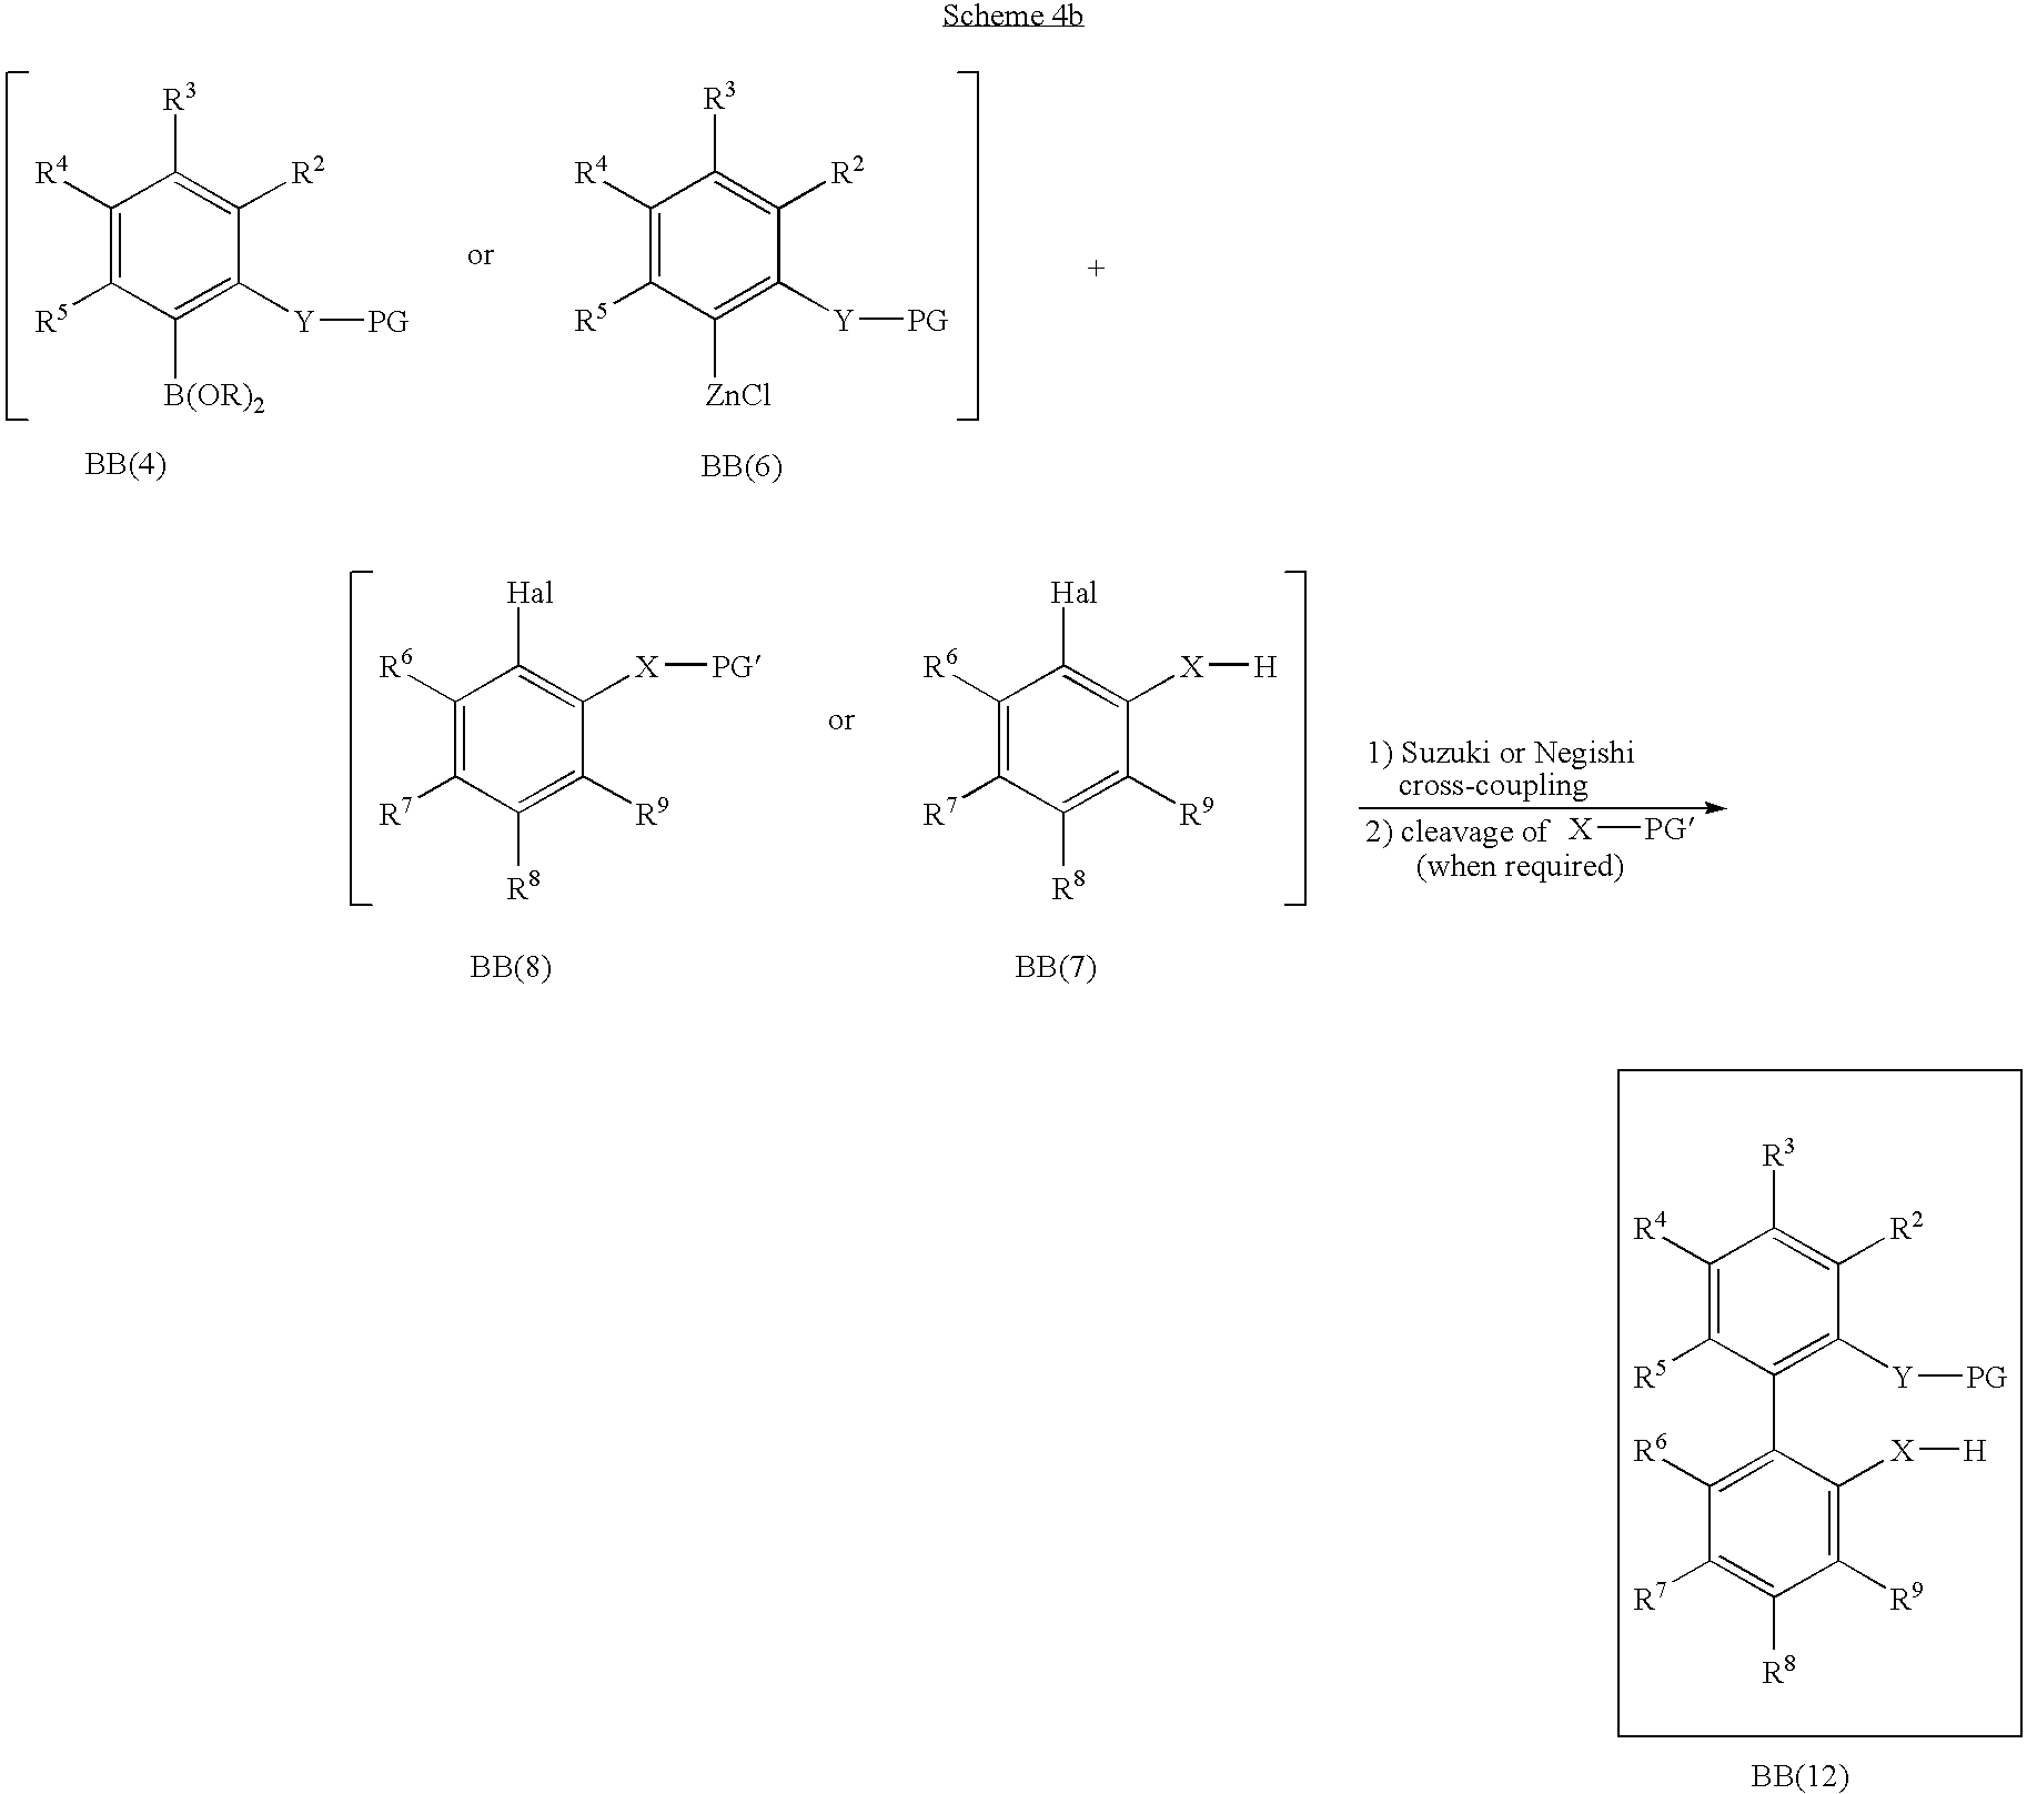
C1([R4])=C([R5])C([B(OR)2])=C([Y][PG])C([R2])=C1[R3].C1([R4])=C([R5])C([ZnCl])=C([Y][PG])C([R2])=C1[R3].C1([R6])=C([R7])C([R8])=C([R9])C([X][PG])=C1[Hal].C1([R6])=C([R7])C([R8])=C([R9])C([X][H])=C1[Hal].[X][PG].C1([R4])=C([R5])C(C2=C([R6])C([R7])=C([R8])C([R9])=C2[X][H])=C([Y][PG])C([R2])=C1[R3]
